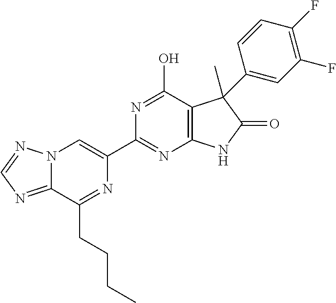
C12=NC=NN1C=C(C1=NC3=C(C(O)=N1)C(C)(C1=CC(F)=C(F)C=C1)C(=O)N3)N=C2CCCC
